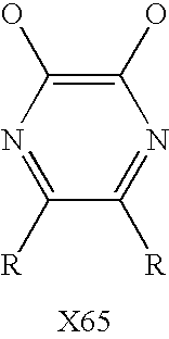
C1([R])=NC(O)=C(O)N=C1[R]
